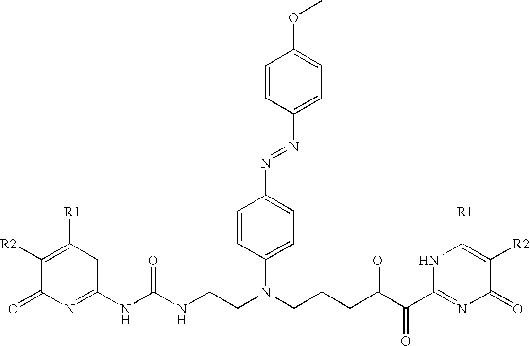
C1(NC(=O)NCCN(C2=CC=C(N=NC3=CC=C(OC)C=C3)C=C2)CCCC(C(C2=NC(=O)C([R2])=C([R1])N2)=O)=O)=NC(=O)C([R2])=C([R1])C1
